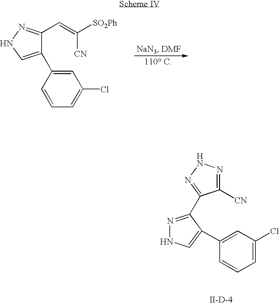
C1=CC=C(Cl)C=C1C1=CNN=C1C=C([CN])[SO2Ph].C1=CC=C(Cl)C=C1C1=CNN=C1C1=NNN=C1[CN].[II-D-4]
